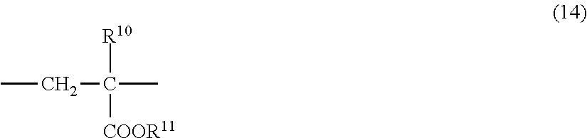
CCC(C)([R10])[COOR11]
